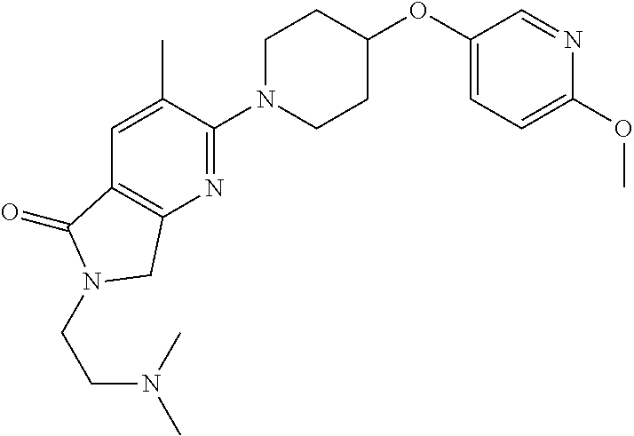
C1(OC2CCN(C3=NC4=C(C=C3C)C(=O)N(CCN(C)C)C4)CC2)=CC=C(OC)N=C1
